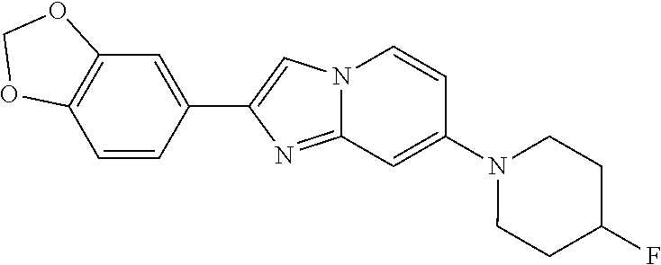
C1=CC(C2=CN3C(=N2)C=C(N2CCC(F)CC2)C=C3)=CC2=C1OCO2
